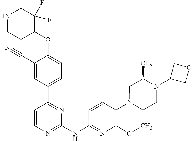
C1(C#N)=CC(C2=NC(NC3=NC(OC)=C(N4CCN(C5COC5)C(C)C4)C=C3)=NC=C2)=CC=C1OC1C(F)(F)CNCC1
